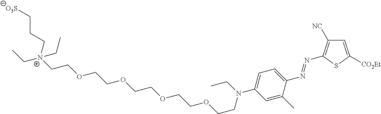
[O3S]CCC[N+](CC)(CCOCCOCCOCCOCCN(CC)C1=CC=C(N=NC2=C([NC])C=C([CO2Et])S2)C(C)=C1)CC
